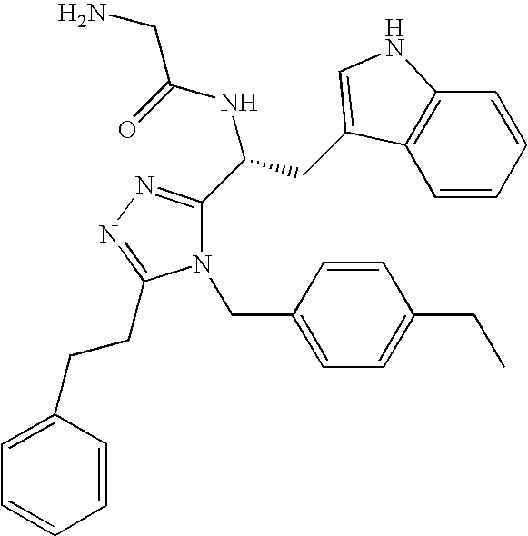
N1(CC2=CC=C(CC)C=C2)C(C(CC2=CNC3=C2C=CC=C3)NC(=O)CN)=NN=C1CCC1=CC=CC=C1
